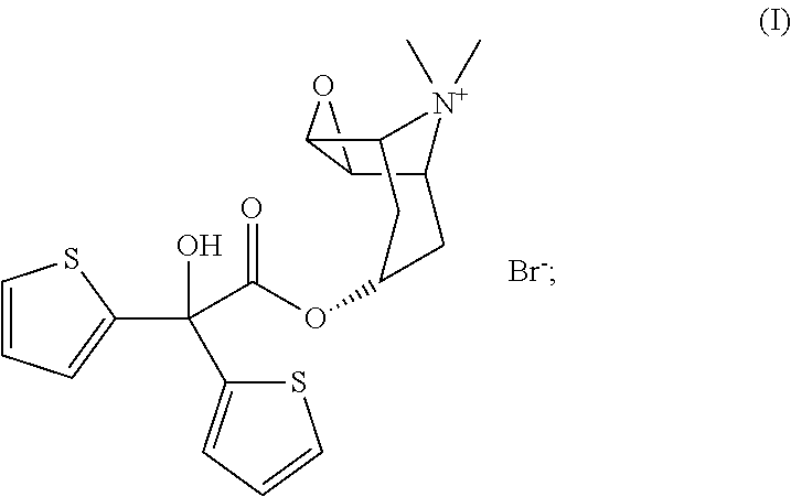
C12C3OC3C([N+]1(C)C)CC(OC(C(C1=CC=CS1)(O)C1=CC=CS1)=O)C2.[Br-]
